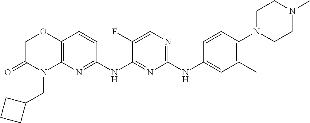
C1(NC2=CC(C)=C(N3CCN(C)CC3)C=C2)=NC=C(F)C(NC2=NC3=C(C=C2)OCC(=O)N3CC2CCC2)=N1
